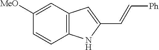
C1([MeO])=CC2=C(C=C1)NC(C=C[Ph])=C2
